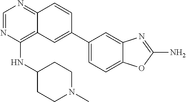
C1(NC2CCN(C)CC2)=C2C(=NC=N1)C=CC(C1=CC=C3C(=C1)N=C(N)O3)=C2
